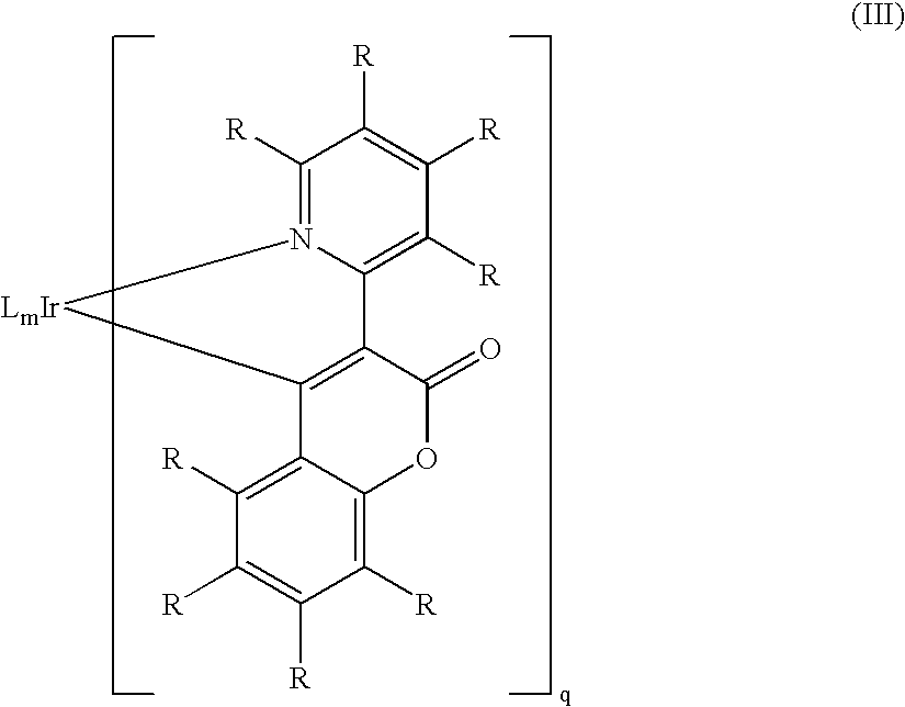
C1([R])=N2C(=C([R])C([R])=C1[R])C1=C(C3=C([R])C([R])=C([R])C([R])=C3OC1=O)[LmIr]2
